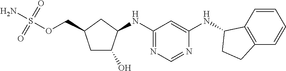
C1C(O)C(NC2=NC=NC(NC3C4=C(C=CC=C4)CC3)=C2)CC1COS(N)(=O)=O
